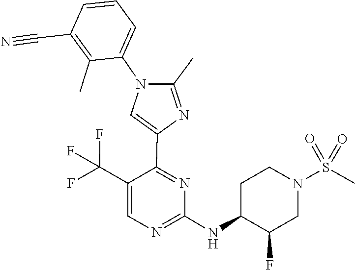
C1(NC2C(F)CN(S(=O)(=O)C)CC2)=NC=C(C(F)(F)F)C(C2=CN(C3=CC=CC(C#N)=C3C)C(C)=N2)=N1
